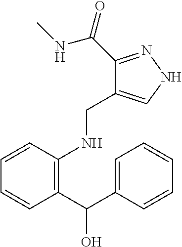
C1(C(C2=CC=CC=C2)O)=C(NCC2=CNN=C2C(=O)NC)C=CC=C1
